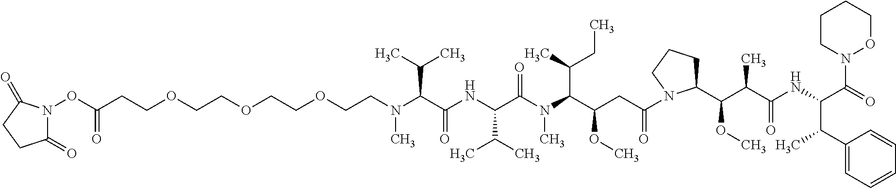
C(CCOCCOCCOCCN(C(C(NC(C(N(C(C(CC(=O)N1C(C(C(C(=O)NC(C(C2=CC=CC=C2)C)C(N2OCCCC2)=O)C)OC)CCC1)OC)C(CC)C)C)=O)C(C)C)=O)C(C)C)C)(ON1C(=O)CCC1=O)=O
